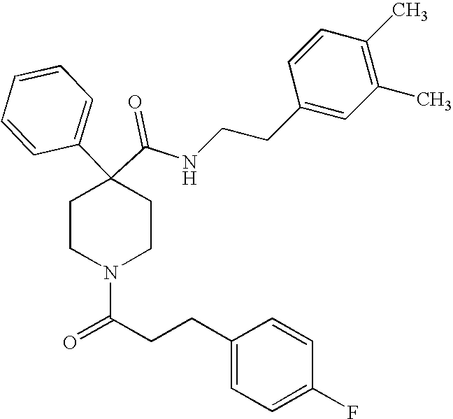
N(C(C1(C2=CC=CC=C2)CCN(C(=O)CCC2=CC=C(F)C=C2)CC1)=O)CCC1=CC(C)=C(C)C=C1
